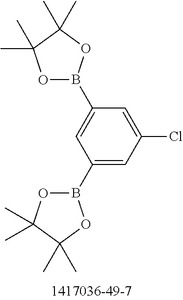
O1B(C2=CC(B3OC(C)(C)C(C)(C)O3)=CC(Cl)=C2)OC(C)(C)C1(C)C
